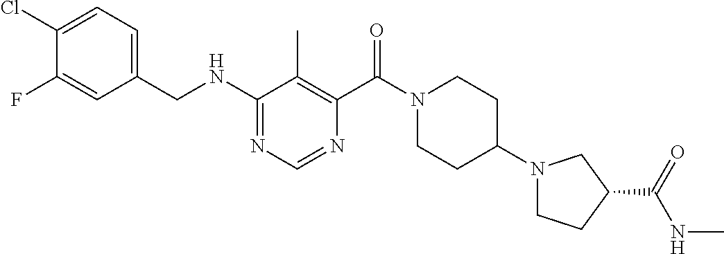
C1(NCC2=CC=C(Cl)C(F)=C2)=NC=NC(C(N2CCC(N3CCC(C(=O)NC)C3)CC2)=O)=C1C
